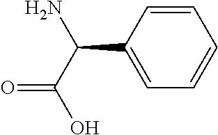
C1=CC(C(C(O)=O)N)=CC=C1
